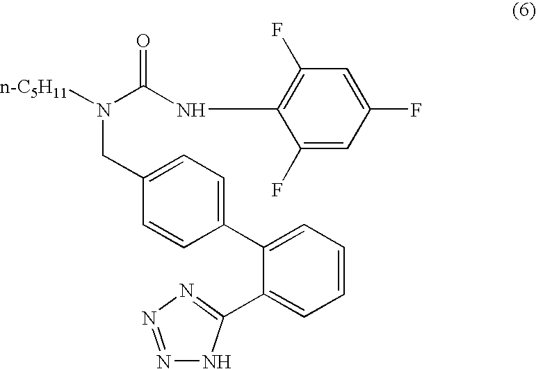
N(C(NC1=C(F)C=C(F)C=C1F)=O)([n-C5H11])CC1=CC=C(C2=CC=CC=C2C2=NN=NN2)C=C1
